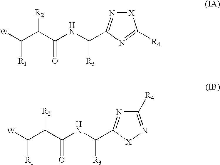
[X]1N=C(C(NC(=O)C([R2])C([W])[R1])[R3])N=C1[R4].C1([R4])=N[X]C(C(NC(=O)C([R2])C([W])[R1])[R3])=N1
